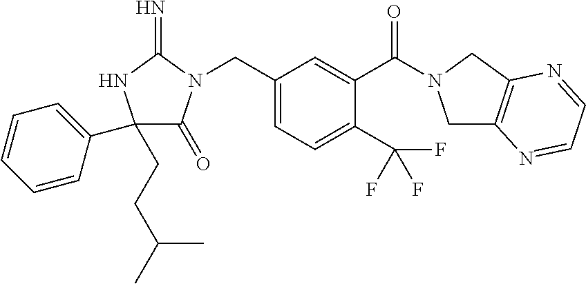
C1(CCC(C)C)(C2=CC=CC=C2)C(=O)N(CC2=CC=C(C(F)(F)F)C(C(=O)N3CC4=C(C3)N=CC=N4)=C2)C(=N)N1
